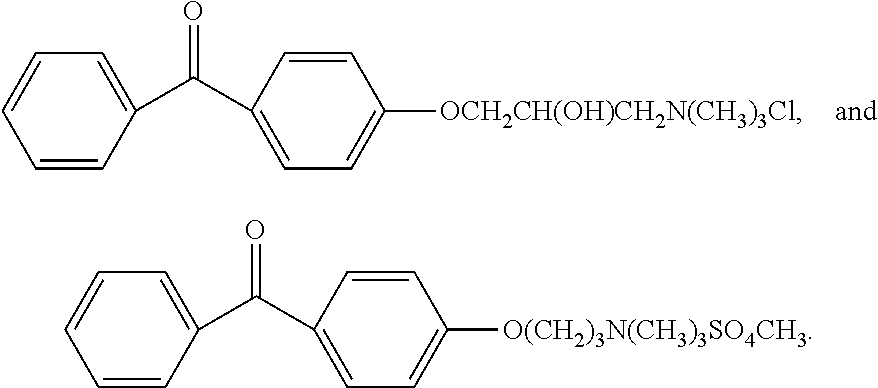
C1(C(C2=CC=C([OCH2CH(OH)CH2N(CH3)3Cl])C=C2)=O)=CC=CC=C1.C1(C(C2=CC=C([O(CH2)3N(CH3)3SO4CH3])C=C2)=O)=CC=CC=C1
